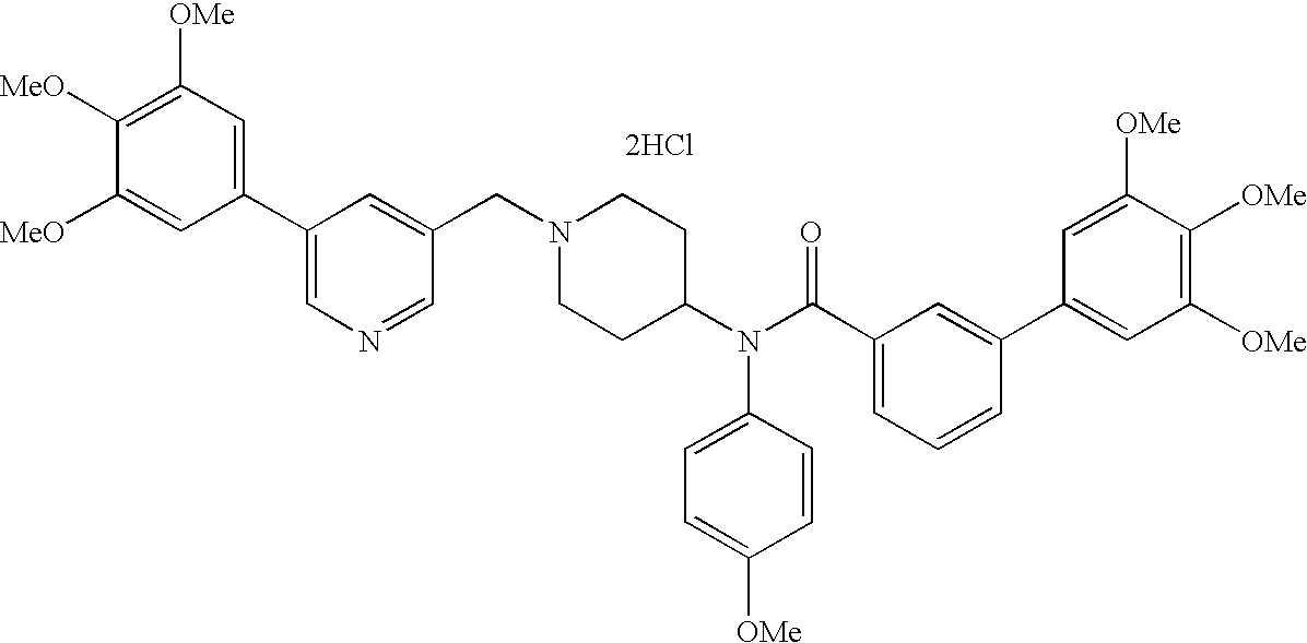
C1([OMe])=C([MeO])C([MeO])=CC(C2=CN=CC(CN3CCC(N(C(C4=CC=CC(C5=CC([OMe])=C([OMe])C([OMe])=C5)=C4)=O)C4=CC=C([OMe])C=C4)CC3)=C2)=C1.[2HCl]
